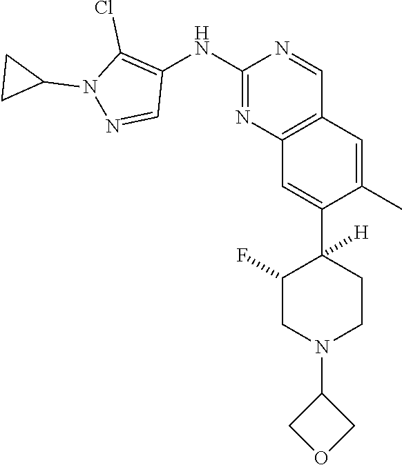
C12=C(C=C(C)C(C3([H])CCN(C4COC4)CC3F)=C1)C=NC(NC1=C(Cl)N(C3CC3)N=C1)=N2
